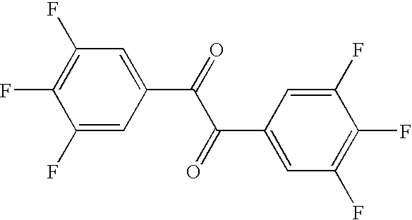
C1(F)=CC(C(=O)C(C2=CC(F)=C(F)C(F)=C2)=O)=CC(F)=C1F
